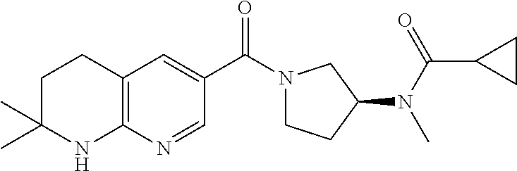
C12=C(C=C(C(=O)N3CCC(N(C)C(C4CC4)=O)C3)C=N1)CCC(C)(C)N2
